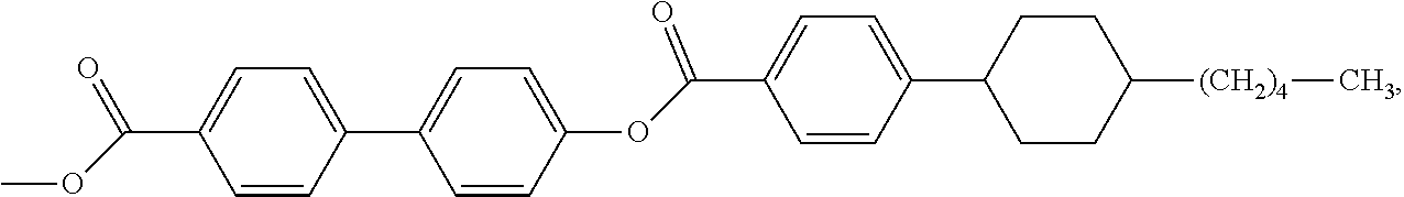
C1=CC(C2=CC=C(OC(C3=CC=C(C4CCC([(CH2)4]C)CC4)C=C3)=O)C=C2)=CC=C1C(OC)=O
